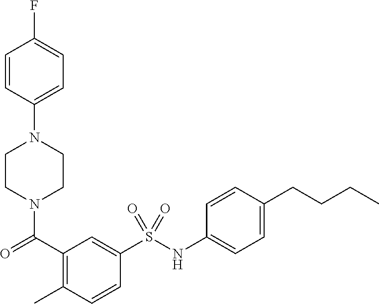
C1=CC(N2CCN(C(C3=C(C)C=CC(S(NC4=CC=C(CCCC)C=C4)(=O)=O)=C3)=O)CC2)=CC=C1F
